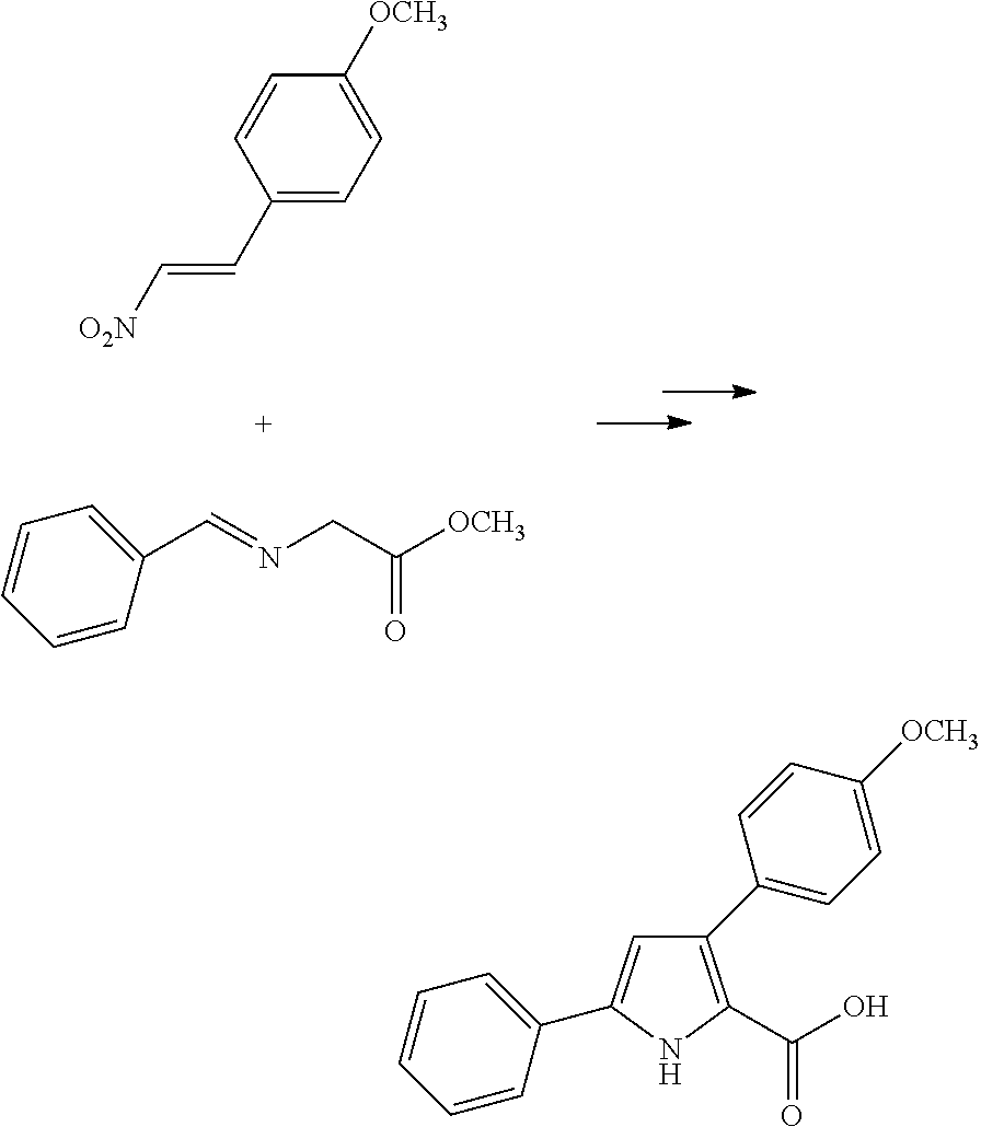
C(=CC1=CC=C([OCH3])C=C1)[O2N].C1(C=NCC([OCH3])=O)=CC=CC=C1.C1(C2=CC=C([OCH3])C=C2)=C(C(O)=O)NC(C2=CC=CC=C2)=C1
